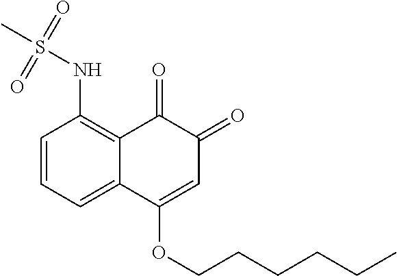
C1=CC=C2C(=C1NS(C)(=O)=O)C(=O)C(=O)C=C2OCCCCCC
